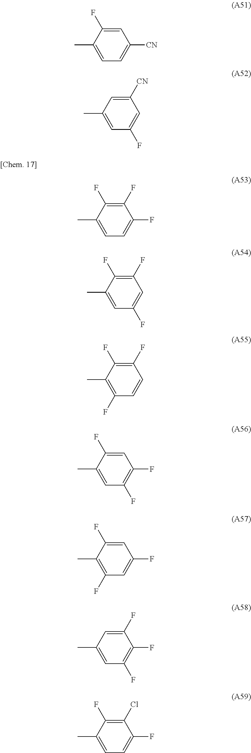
C1=C(F)C(C)=CC=C1[CN].C1([CN])=CC(C)=CC(F)=C1.C1(F)=C(F)C(C)=CC=C1F.C1(F)=C(F)C(C)=CC(F)=C1.C1(F)=C(F)C(C)=C(F)C=C1.C1=C(F)C(C)=CC(F)=C1F.C1=C(F)C(C)=C(F)C=C1F.C1(F)=CC(C)=CC(F)=C1F.C1(Cl)=C(F)C(C)=CC=C1F
